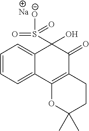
C1=CC=C2C(=C1)C(O)(S([O-])(=O)=O)C(=O)C1=C2OC(C)(C)CC1.[Na]
